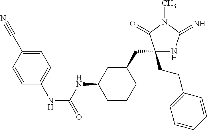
C1(CCC2=CC=CC=C2)(CC2CC(NC(NC3=CC=C(C#N)C=C3)=O)CCC2)NC(=N)N(C)C1=O
